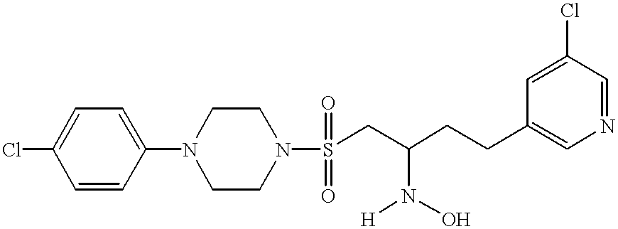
ClC1=CC=C(N2CCN(S(CC(CCC3=CN=CC(Cl)=C3)N([H])O)(=O)=O)CC2)C=C1
